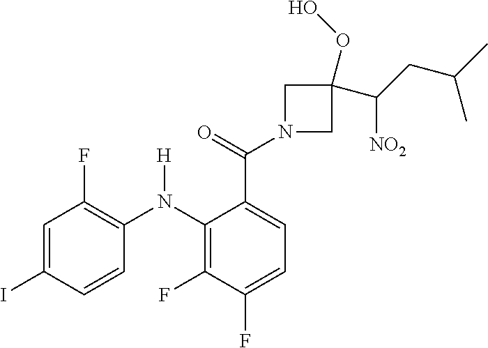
C1=C(I)C=CC(N(C2=C(F)C(F)=CC=C2C(=O)N2CC(C(CC(C)C)[NO2])(OO)C2)[H])=C1F
